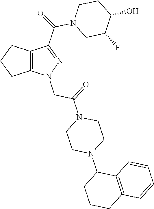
N1(CC(=O)N2CCN(C3CCCC4=C3C=CC=C4)CC2)N=C(C(=O)N2CC(F)C(O)CC2)C2=C1CCC2
